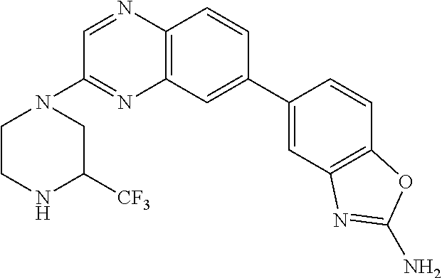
C1(C2=CC3=C(C=C2)N=CC(N2CCNC([CF3])C2)=N3)=CC2=C(C=C1)OC(N)=N2
